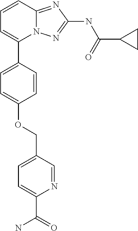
C1=CC2=NC(NC(C3CC3)=O)=NN2C(C2=CC=C(OCC3=CC=C(C(=O)N)N=C3)C=C2)=C1
